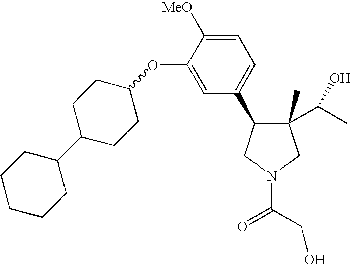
C1(C)(C(C)O)C(C2=CC=C([MeO])C(OC3CCC(C4CCCCC4)CC3)=C2)CN(C(=O)CO)C1
